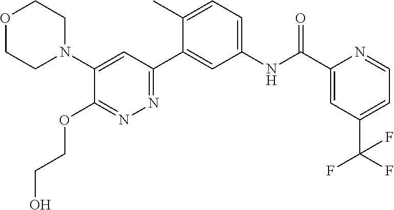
C1(N2CCOCC2)=CC(C2=CC(NC(C3=CC(C(F)(F)F)=CC=N3)=O)=CC=C2C)=NN=C1OCCO
